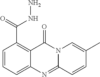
C1=CC(C(=O)NN)=C2C(=C1)N=C1N(C2=O)C=C(C)C=C1
